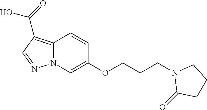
C12=C(C(=O)O)C=NN1C=C(OCCCN1C(=O)CCC1)C=C2
